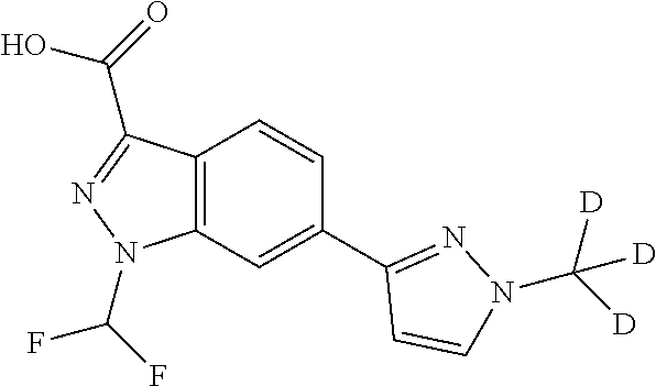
C12=C(C=C(C3=NN(C([D])([D])[D])C=C3)C=C1)N(C(F)F)N=C2C(=O)O
